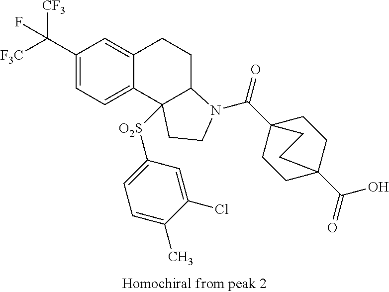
C1(C([CF3])([F3C])F)=CC=C2C(=C1)CCC1C2([O2S]C2=CC=C(C)C(Cl)=C2)CCN1C(C12CCC(C(=O)O)(CC1)CC2)=O
